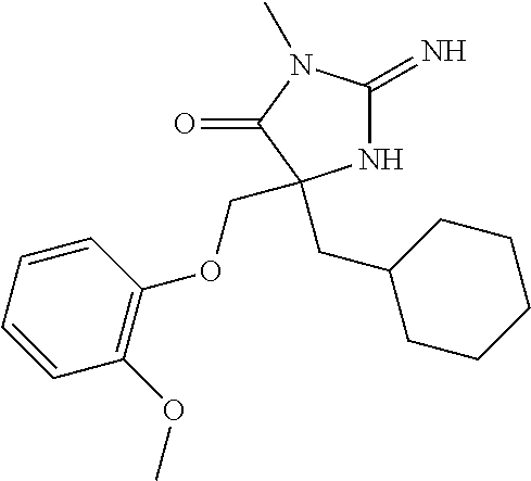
N1C(=N)N(C)C(=O)C1(CC1CCCCC1)COC1=C(OC)C=CC=C1
